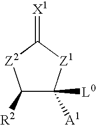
C1([R2])C([L0])([A1])[Z1]C(=[X1])[Z2]1
